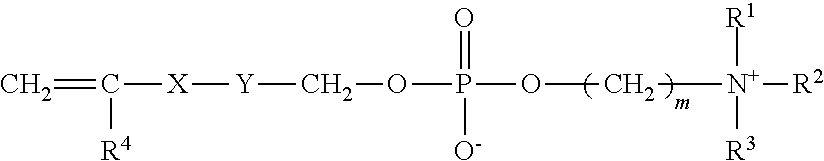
C=C([R4])[X][Y]COP(OC[N+]([R2])([R1])[R3])(=O)[O-]
